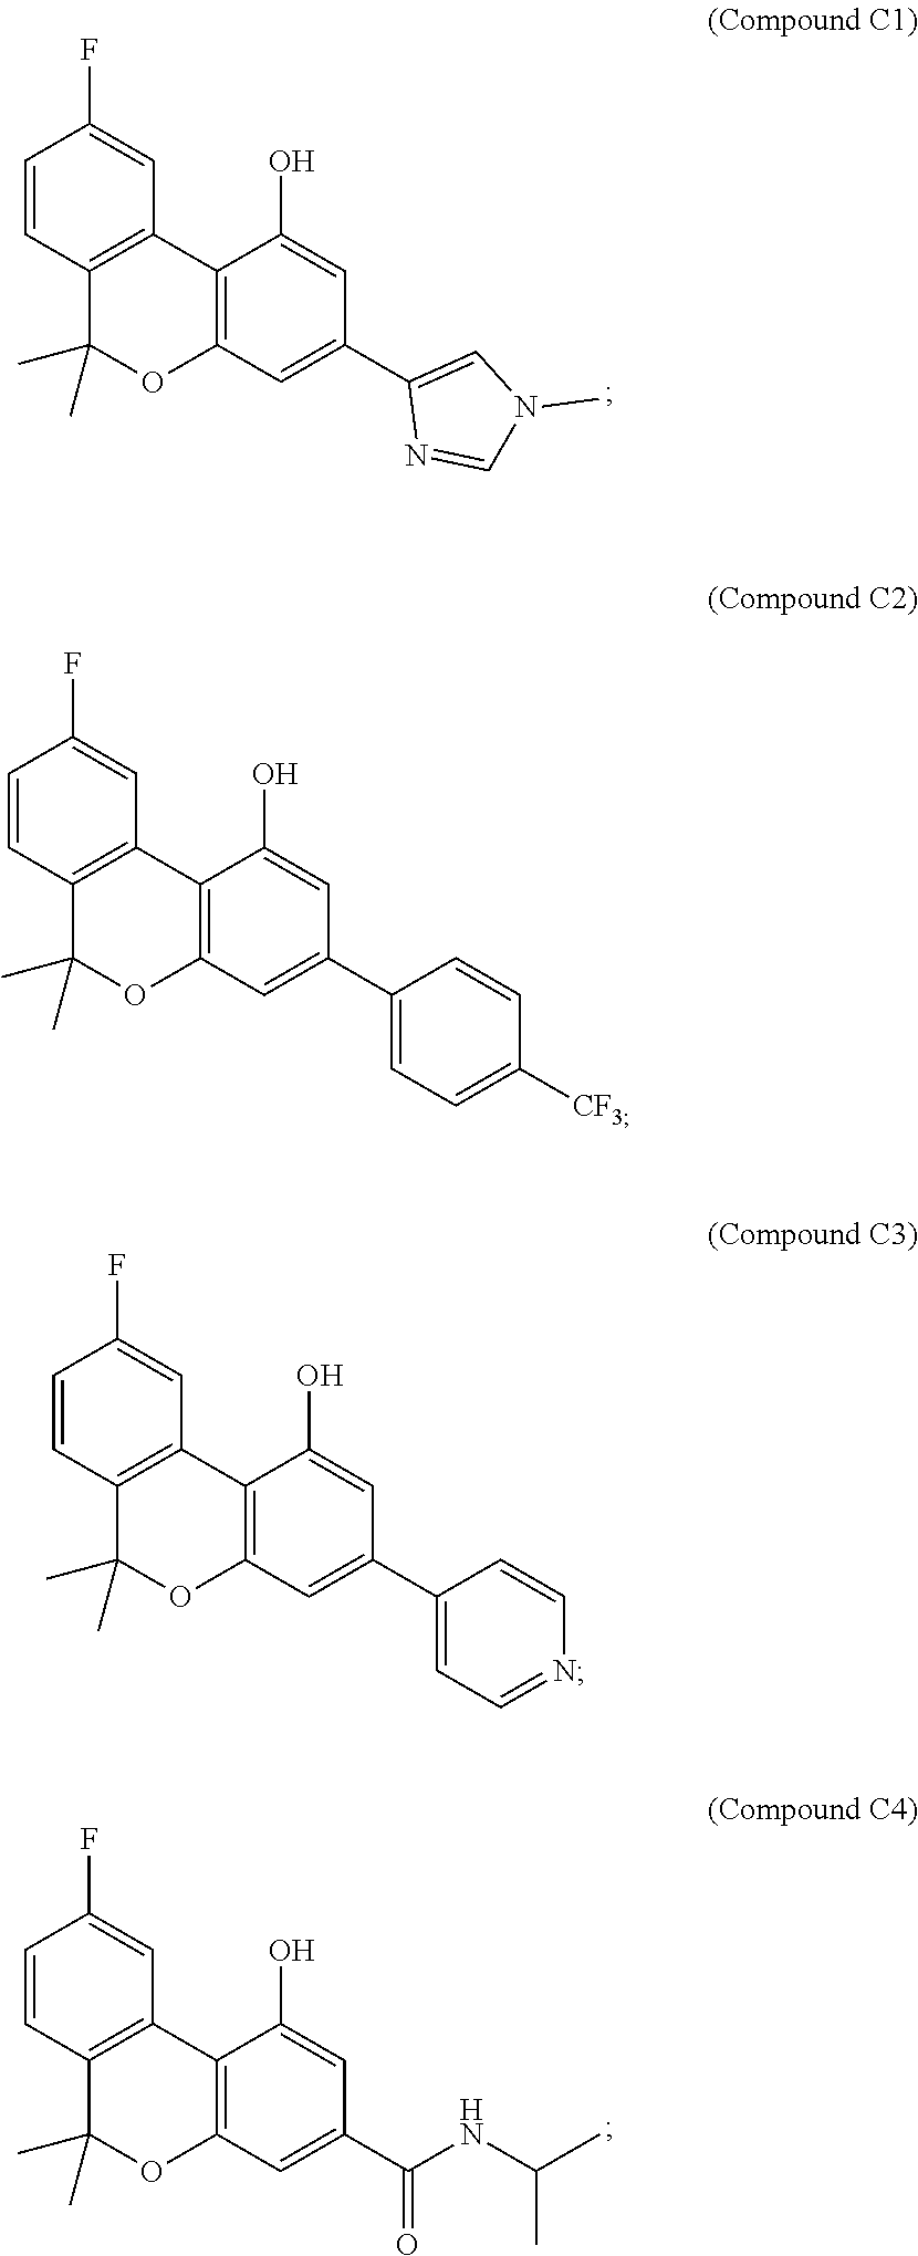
C1=C(F)C=CC2=C1C1=C(OC2(C)C)C=C(C2=CN(C)C=N2)C=C1O.CC(NC(C1=CC2=C(C(O)=C1)C1=C(C(C)(C)O2)C=CC(F)=C1)=O)C.C1(O)=CC(C2=CC=C([CF3])C=C2)=CC2=C1C1=C(C(C)(C)O2)C=CC(F)=C1.C1=C(F)C=CC2=C1C1=C(OC2(C)C)C=C(C2=CC=NC=C2)C=C1O
